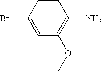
C1=C(Br)C=CC(N)=C1OC
